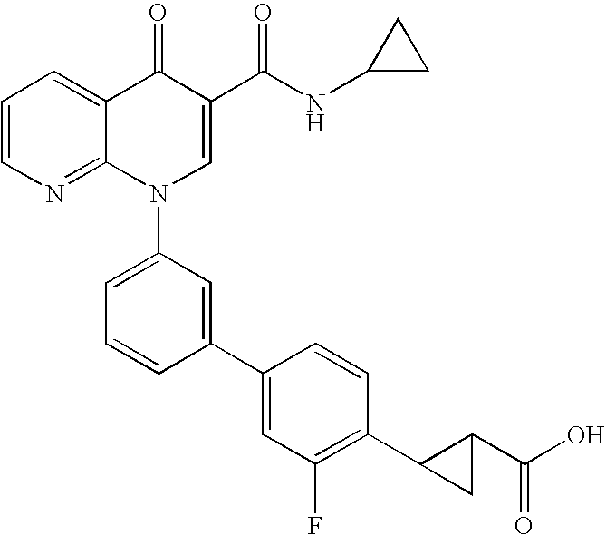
C1=CN=C2C(=C1)C(=O)C(C(NC1CC1)=O)=CN2C1=CC=CC(C2=CC(F)=C(C3C(C(O)=O)C3)C=C2)=C1
